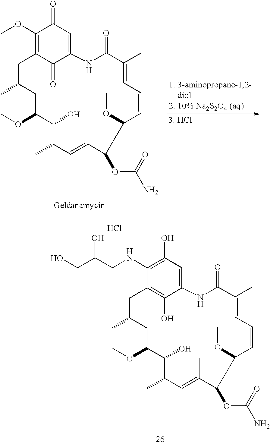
C1(OC)=C2C(=O)C(=CC1=O)NC(=O)C(C)=CC=CC(OC)C(OC(N)=O)C(C)=CC(C)C(O)C(OC)CC(C)C2.C1(NCC(CO)O)=C(O)C=C2C(O)=C1CC(C)CC(OC)C(O)C(C)C=C(C)C(OC(N)=O)C(OC)C=CC=C(C)C(=O)N2.Cl
